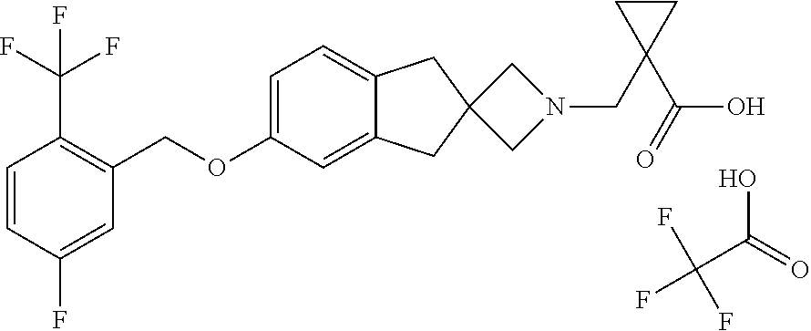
C1=CC(F)=CC(COC2=CC=C3C(=C2)CC2(C3)CN(CC3(C(O)=O)CC3)C2)=C1C(F)(F)F.OC(C(F)(F)F)=O
